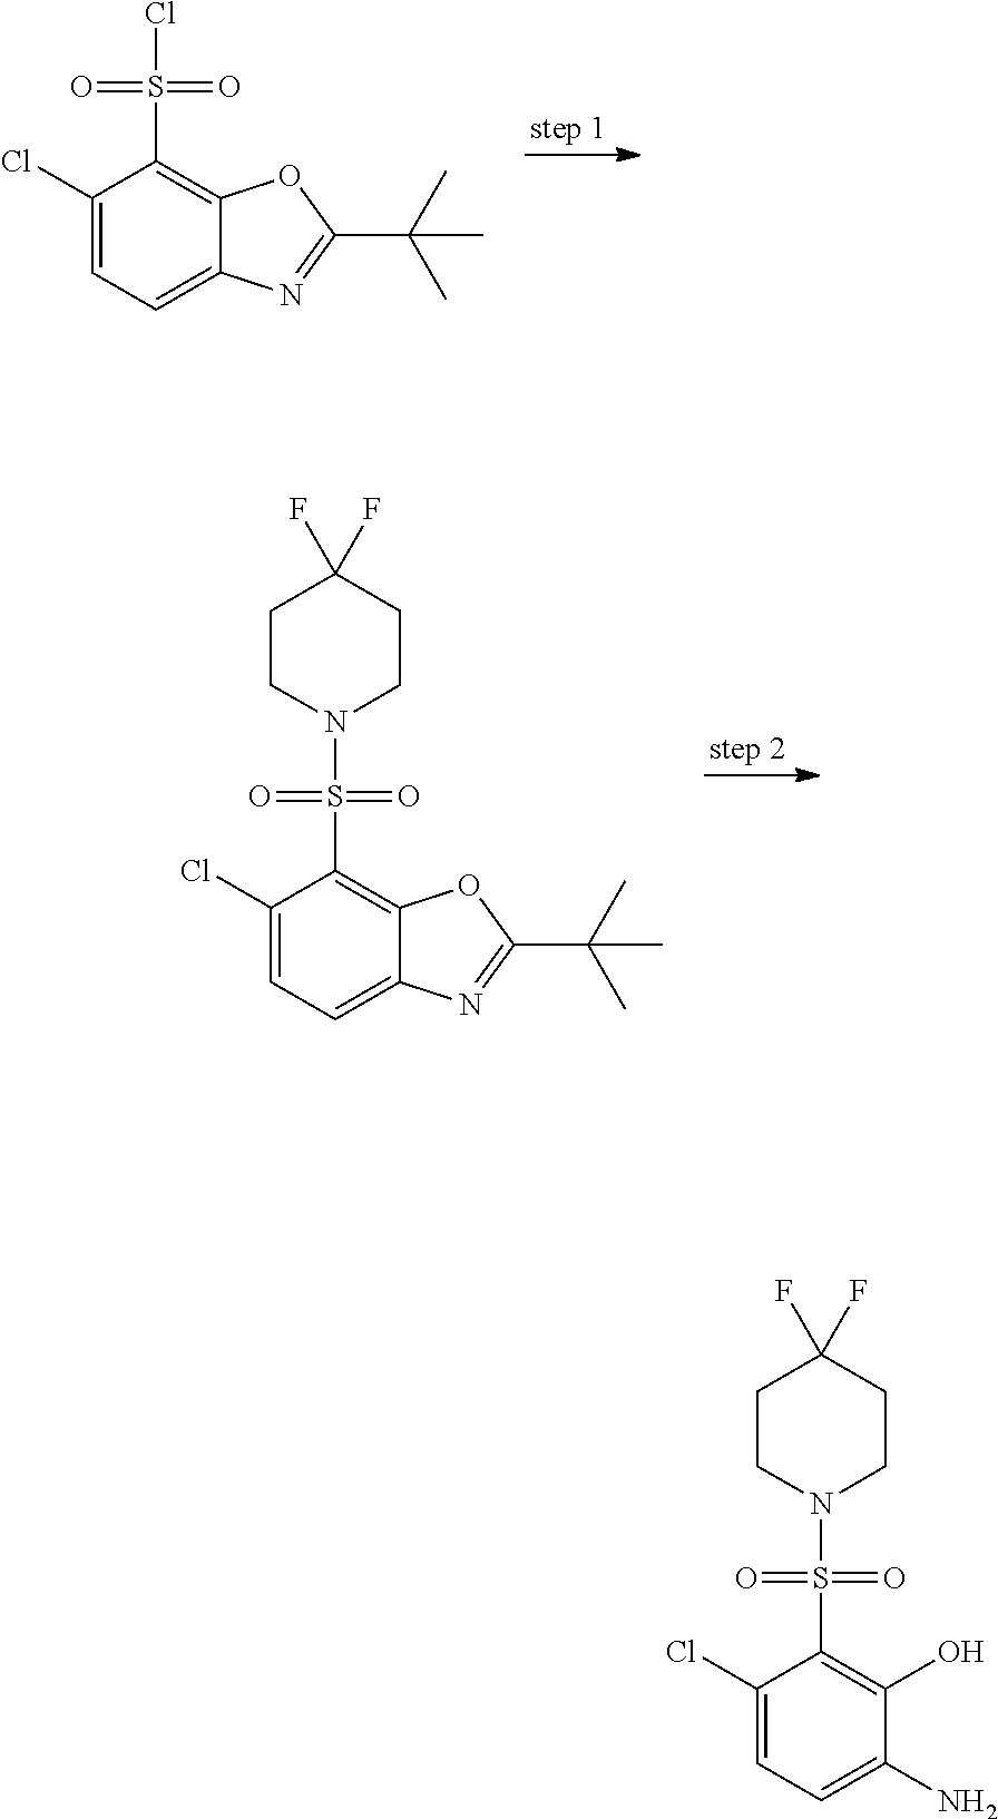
C1(Cl)=CC=C2C(=C1S(Cl)(=O)=O)OC(C(C)(C)C)=N2.C1(Cl)=CC=C2C(=C1S(N1CCC(F)(F)CC1)(=O)=O)OC(C(C)(C)C)=N2.C1(Cl)=CC=C(N)C(O)=C1S(N1CCC(F)(F)CC1)(=O)=O
